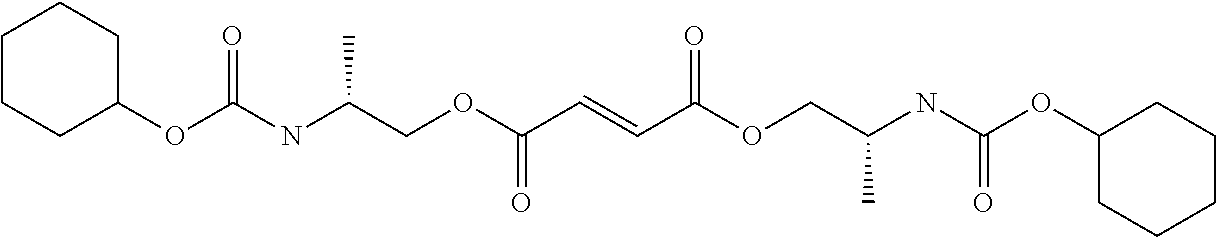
C1(OC(NC(COC(C=CC(OCC(NC(OC2CCCCC2)=O)C)=O)=O)C)=O)CCCCC1
